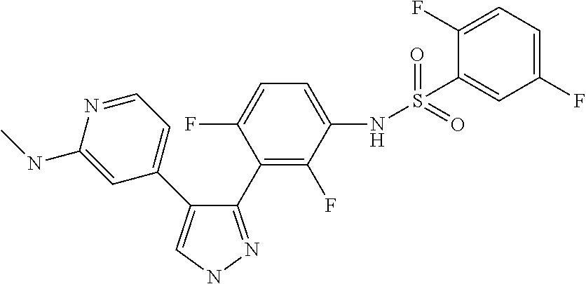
C1(C2=NNC=C2C2=CC=NC(NC)=C2)=C(F)C(NS(=O)(C2=CC(F)=CC=C2F)=O)=CC=C1F
